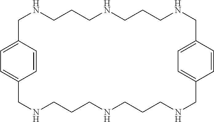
C1=C2C=CC(=C1)CNCCCNCCCNCC1=CC=C(CNCCCNCCCNC2)C=C1
